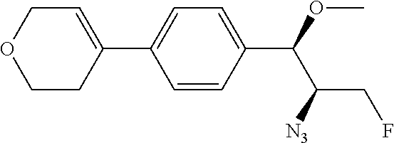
C1=CC(C(OC)C([N3])CF)=CC=C1C1=CCOCC1
